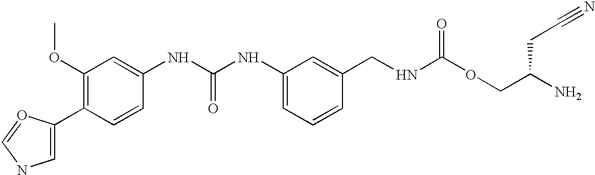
C1=C(C2=C(OC)C=C(NC(NC3=CC=CC(CNC(OCC(N)CC#N)=O)=C3)=O)C=C2)O=CN1
